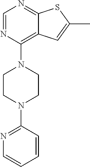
C12=C(N3CCN(C4=NC=CC=C4)CC3)N=CN=C1SC(C)=C2
